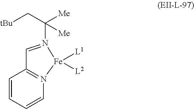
C1=N(C(C[tBu])([Me])[Me])[Fe]([L1])([L2])N2=C1C=CC=C2
